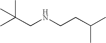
CC(CNCCC(C)C)(C)C
